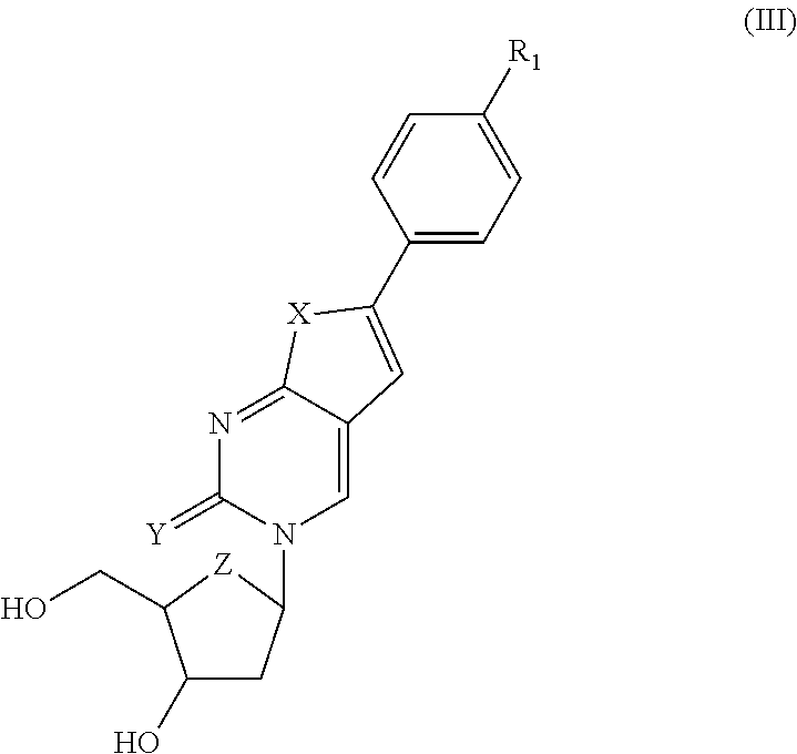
C1(O)CC(N2C=C3C(=NC2=[Y])[X]C(C2=CC=C([R1])C=C2)=C3)[Z]C1CO
